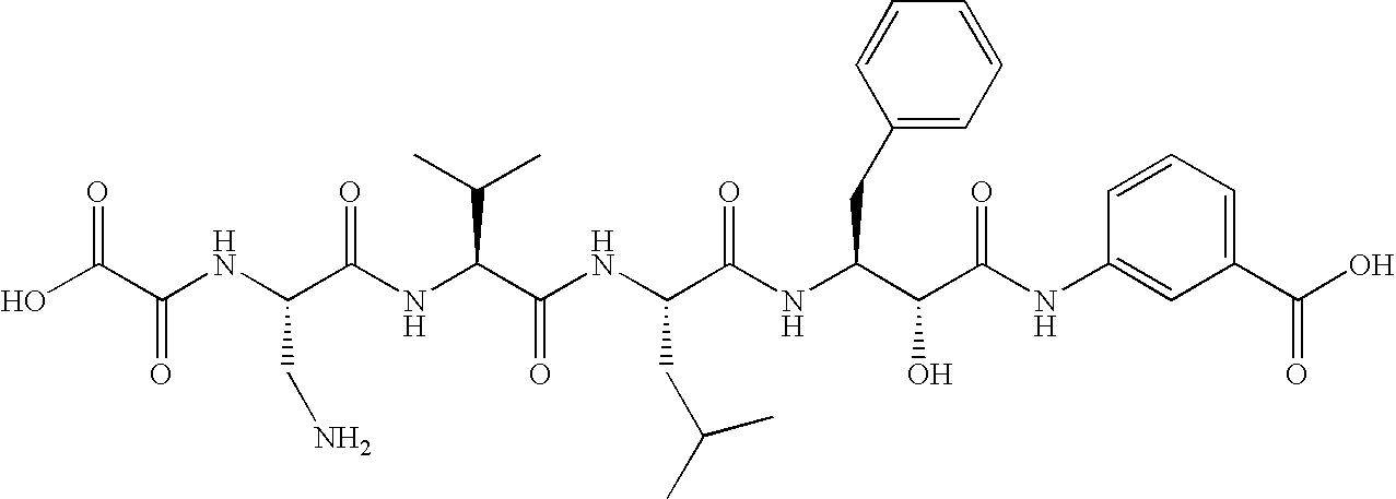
OC(=O)C(NC(C(NC(C(NC(CC(C)C)C(=O)NC(CC1=CC=CC=C1)C(C(NC1=CC(C(O)=O)=CC=C1)=O)O)=O)C(C)C)=O)CN)=O
